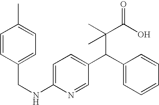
N(CC1=CC=C(C)C=C1)C1=CC=C(C(C2=CC=CC=C2)C(C)(C(O)=O)C)C=N1
